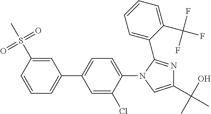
C1=CC(S(=O)(=O)C)=CC(C2=CC=C(N3C=C(C(O)(C)C)N=C3C3=CC=CC=C3C(F)(F)F)C(Cl)=C2)=C1
